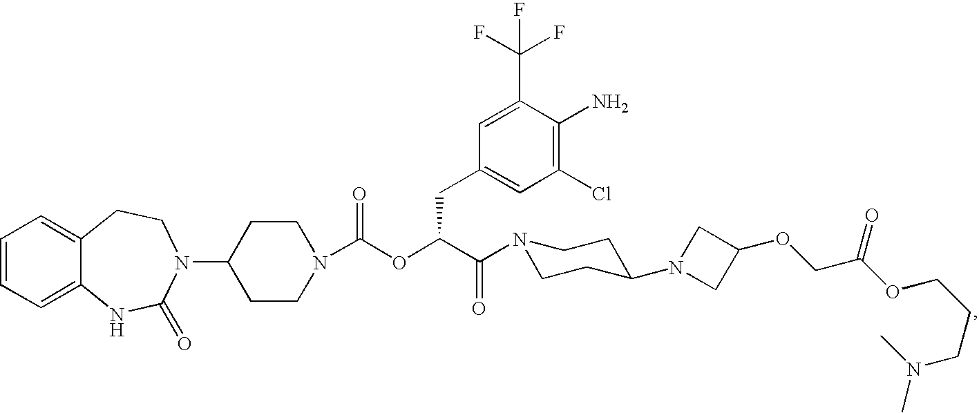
C1=CC=C2C(=C1)CCN(C1CCN(C(OC(C(=O)N3CCC(N4CC(OCC(OCCCN(C)C)=O)C4)CC3)CC3=CC(Cl)=C(N)C(C(F)(F)F)=C3)=O)CC1)C(=O)N2
